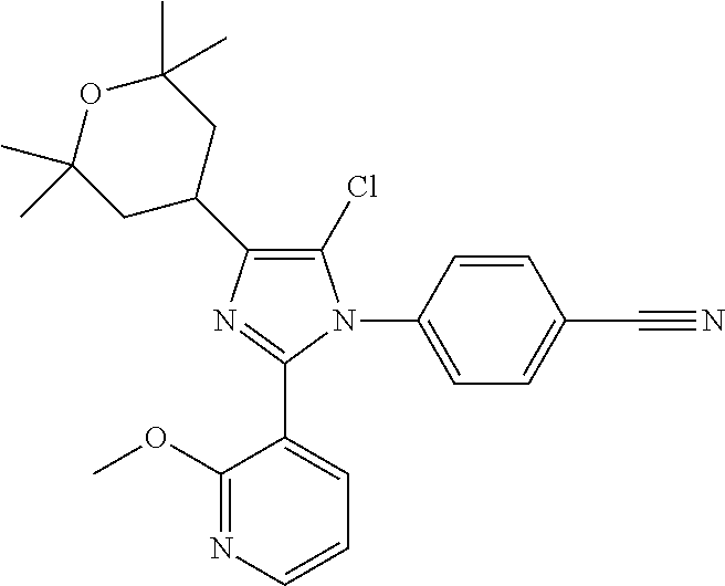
C1(Cl)=C(C2CC(C)(C)OC(C)(C)C2)N=C(C2=CC=CN=C2OC)N1C1=CC=C(C#N)C=C1
